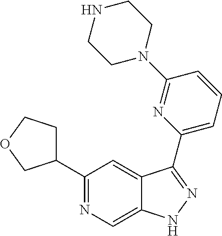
C1(C2CCOC2)=NC=C2C(=C1)C(C1=CC=CC(N3CCNCC3)=N1)=NN2
